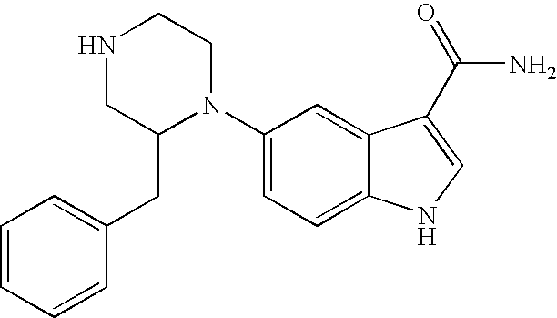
C1=CC=CC(CC2N(C3=CC=C4C(=C3)C(C(=O)N)=CN4)CCNC2)=C1
